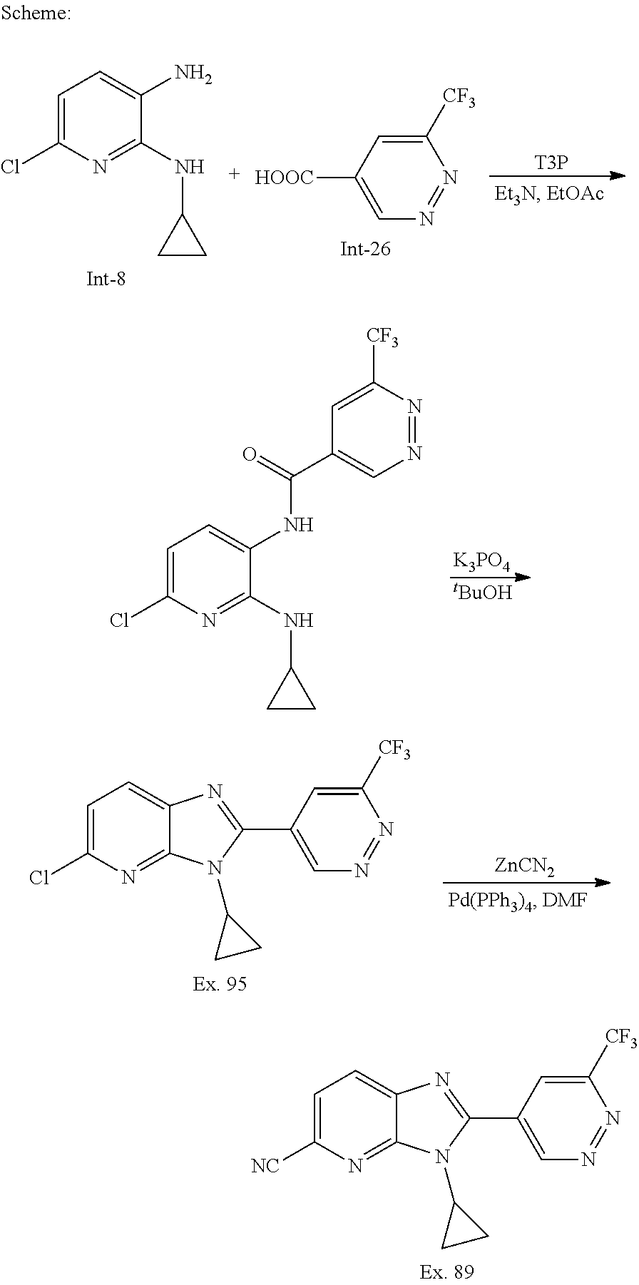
C1=C(Cl)N=C(NC2CC2)C(N)=C1.C1([CF3])=CC([HOOC])=CN=N1.[T3P].C1=C(Cl)N=C(NC2CC2)C(NC(C2=CN=NC([CF3])=C2)=O)=C1.[K3PO4].[tBuOH].C1=C(Cl)N=C2C(=C1)N=C(C1=CN=NC([CF3])=C1)N2C1CC1.[ZnCN2].C1=C([NC])N=C2C(=C1)N=C(C1=CN=NC([CF3])=C1)N2C1CC1
